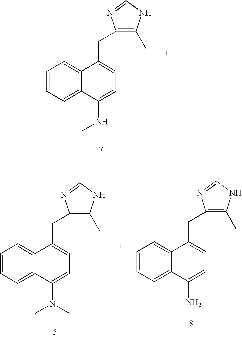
C1=CC=C2C(=C1)C(CC1=C(C)NC=N1)=CC=C2NC.C1=CC=C2C(=C1)C(CC1=C(C)NC=N1)=CC=C2N(C)C.C1=CC=C2C(=C1)C(CC1=C(C)NC=N1)=CC=C2N
